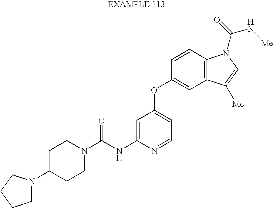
C1C(N2CCCC2)CCN(C(NC2=CC(OC3=CC4=C(C=C3)N(C(=O)N[Me])C=C4[Me])=CC=N2)=O)C1
